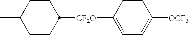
C1=CC([CF2O]C2CCC(C)CC2)=CC=C1[OCF3]
